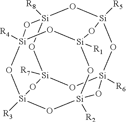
O1[Si]2([R4])O[Si]3([R3])O[Si]4([R2])O[Si]1([R1])O[Si]1([R5])O[Si]([R8])(O[Si]([R7])(O3)O[Si]([R6])(O1)O4)O2
